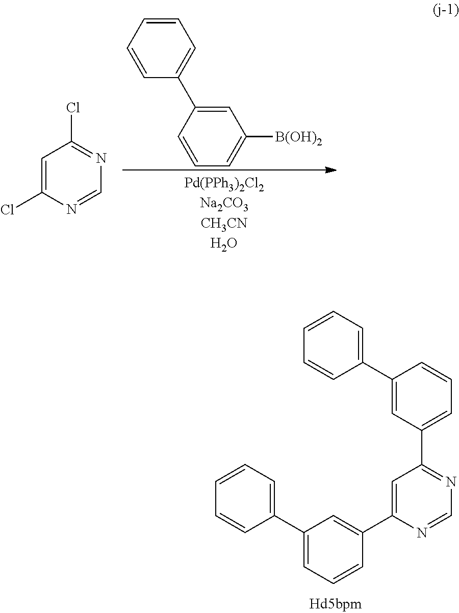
C1(C2=CC=CC(C3=CC(C4=CC=CC(C5=CC=CC=C5)=C4)=NC=N3)=C2)=CC=CC=C1.C1=CC=CC(C2=CC([B(OH)2])=CC=C2)=C1.C1=C(Cl)N=CN=C1Cl
